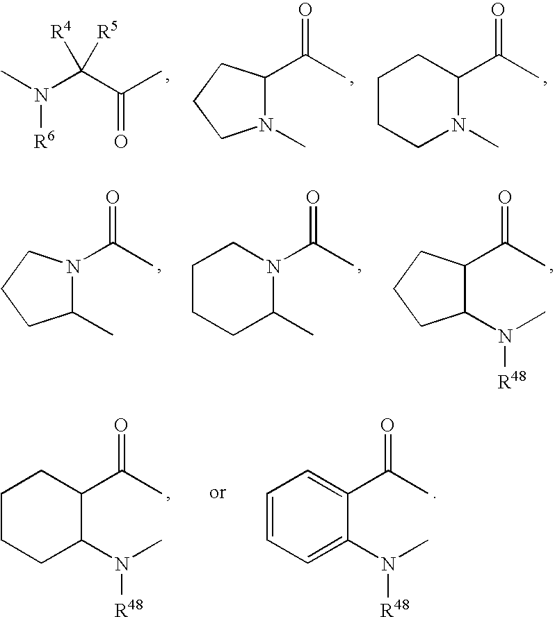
CN(C(C(C)=O)([R5])[R4])[R6].C(C)(C1N(C)CCC1)=O.C(C)(C1CCCCN1C)=O.C(C)(N1C(C)CCC1)=O.C(C)(N1CCCCC1C)=O.C(C)(C1C(N(C)[R48])CCC1)=O.C(C)(C1C(N(C)[R48])CCCC1)=O.C(C)(C1=CC=CC=C1N(C)[R48])=O
